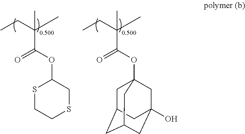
CC(CC)(C)C(OC1SCCSC1)=O.CC(CC)(C)C(OC12CC3CC(CC(O)(C1)C3)C2)=O
